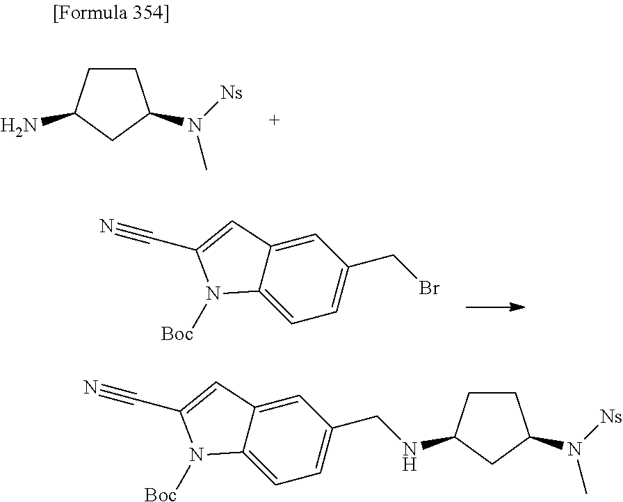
C1CC(N)CC1N([Ns])C.C1=C2C(=CC=C1CBr)N([Boc])C(C#N)=C2.C1=C2C(=CC=C1CNC1CCC(N([Ns])C)C1)N([Boc])C(C#N)=C2
